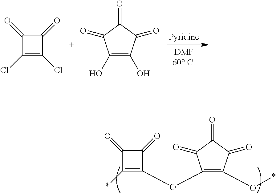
C1(=O)C(=O)C(Cl)=C1Cl.C1(O)=C(O)C(=O)C(=O)C1=O.C1(=O)C(=O)C(*)=C1OC1=C(O*)C(=O)C(=O)C1=O
